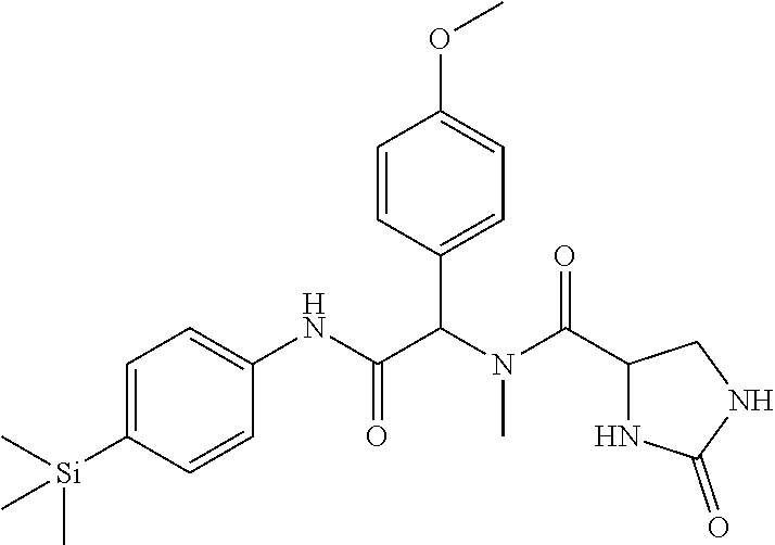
C1=C([Si](C)(C)C)C=CC(NC(C(N(C(=O)C2NC(=O)NC2)C)C2=CC=C(OC)C=C2)=O)=C1
